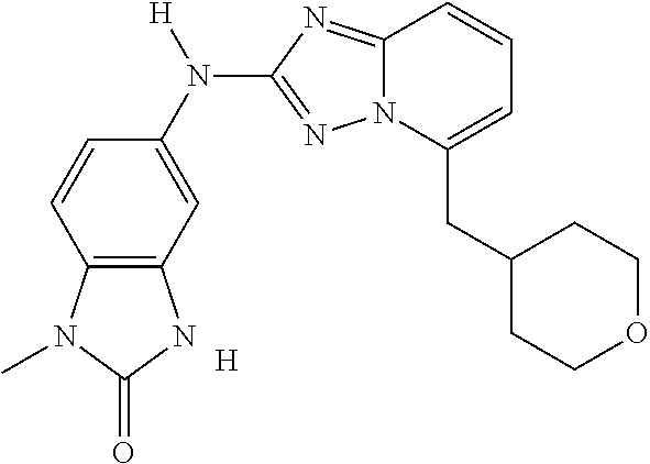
C12=C(C=C(N([H])C3=NN4C(=N3)C=CC=C4CC3CCOCC3)C=C1)NC(=O)N2C.[H]
